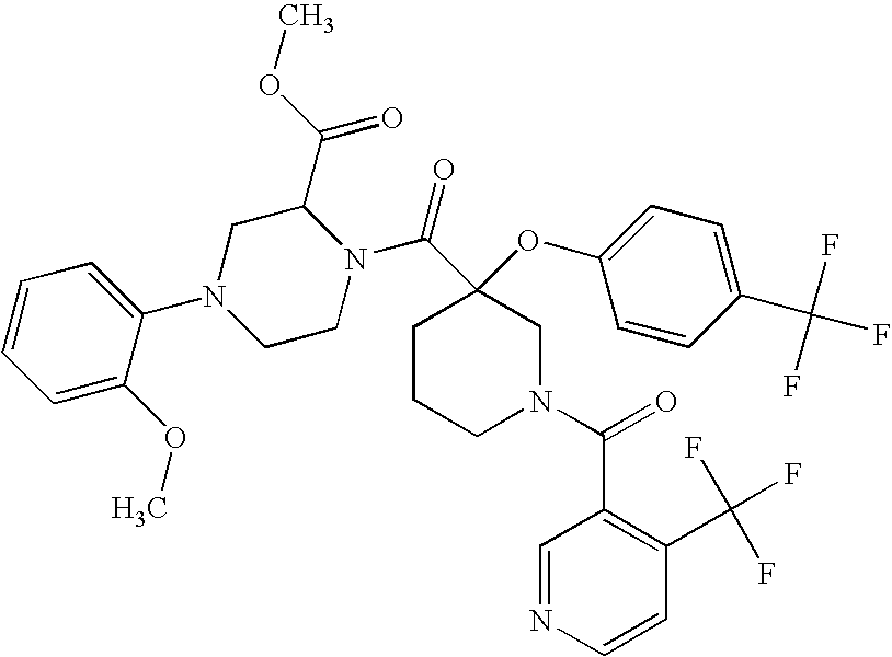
C1=C(OC)C(N2CCN(C(C3(OC4=CC=C(C(F)(F)F)C=C4)CCCN(C(=O)C4=C(C(F)(F)F)C=CN=C4)C3)=O)C(C(=O)OC)C2)=CC=C1
